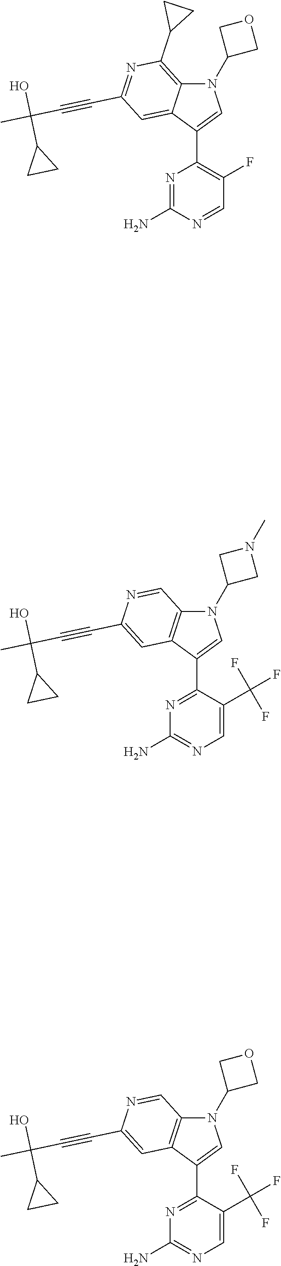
N1(C2COC2)C2=C(C3CC3)N=C(C#CC(C)(O)C3CC3)C=C2C(C2=C(F)C=NC(N)=N2)=C1.N1(C2CN(C)C2)C2=C(C(C3=NC(N)=NC=C3C(F)(F)F)=C1)C=C(C#CC(C)(O)C1CC1)N=C2.N1(C2COC2)C2=C(C(C3=NC(N)=NC=C3C(F)(F)F)=C1)C=C(C#CC(C)(O)C1CC1)N=C2
